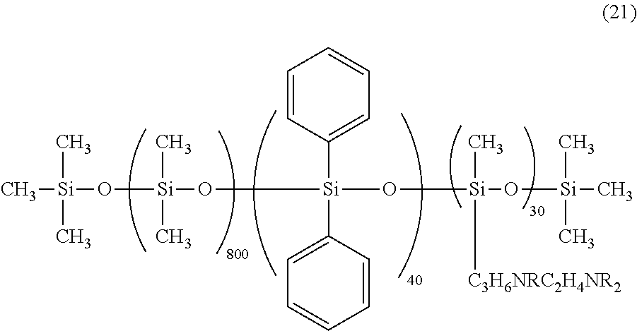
C[Si](C)(C)O[Si](C)(C)O[Si](C1=CC=CC=C1)(C1=CC=CC=C1)O[Si](C)(O[Si](C)(C)C)[C3H6NRC2H4NR2]
